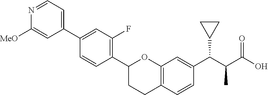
C1(C2=C(F)C=C(C3=CC=NC([MeO])=C3)C=C2)CCC2=C(O1)C=C(C(C(C(O)=O)C)C1CC1)C=C2
